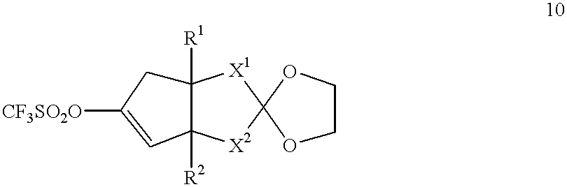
C12([R1])CC([CF3SO2O])=CC1([R2])[X2]C1([X1]2)OCCO1
